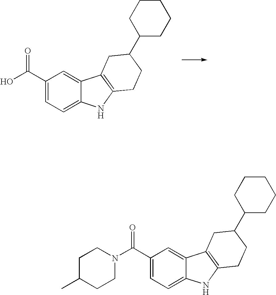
C1(C(O)=O)=CC=C2C(=C1)C1=C(N2)CCC(C2CCCCC2)C1.C1(C(N2CCC(C)CC2)=O)=CC=C2C(=C1)C1=C(N2)CCC(C2CCCCC2)C1
